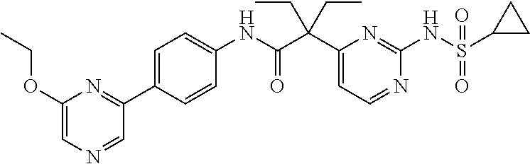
C1(C(C(NC2=CC=C(C3=NC(OCC)=CN=C3)C=C2)=O)(CC)CC)=CC=NC(NS(C2CC2)(=O)=O)=N1
